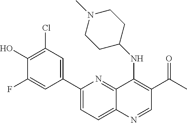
C12=NC(C3=CC(Cl)=C(O)C(F)=C3)=CC=C1N=CC(C(C)=O)=C2NC1CCN(C)CC1
